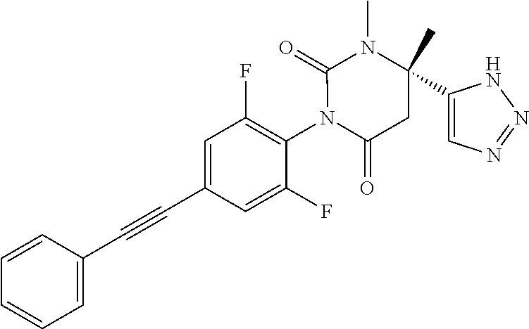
C1=CC(C#CC2=CC(F)=C(N3C(=O)CC(C4=CN=NN4)(C)N(C)C3=O)C(F)=C2)=CC=C1
